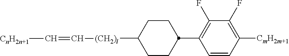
[(CH2)l](C1CCC(C2=C(F)C(F)=C([CmH2m+1])C=C2)CC1)C=C[CnH2n+1]
